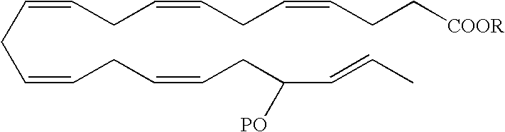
C(CC=CCC=CCC(C=CC)[PO])=CCC=CCC=CCC[COOR]
